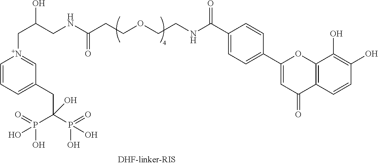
C(C(CNC(CCOCCNC(C1=CC=C(C2=CC(=O)C3=C(O2)C(O)=C(O)C=C3)C=C1)=O)=O)O)[N+]1=CC(CC(P(O)(O)=O)(P(O)(=O)O)O)=CC=C1
